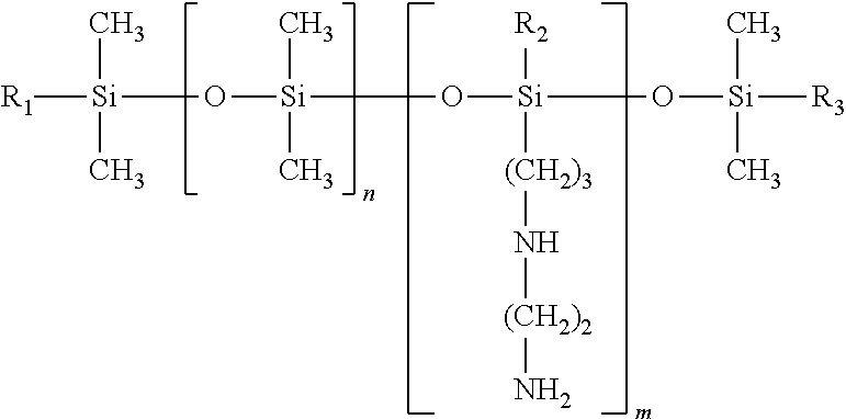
[R1][Si](C)(C)O[Si](C)(C)O[Si]([R2])([(CH2)3]N[(CH2)2]N)O[Si](C)(C)[R3]
